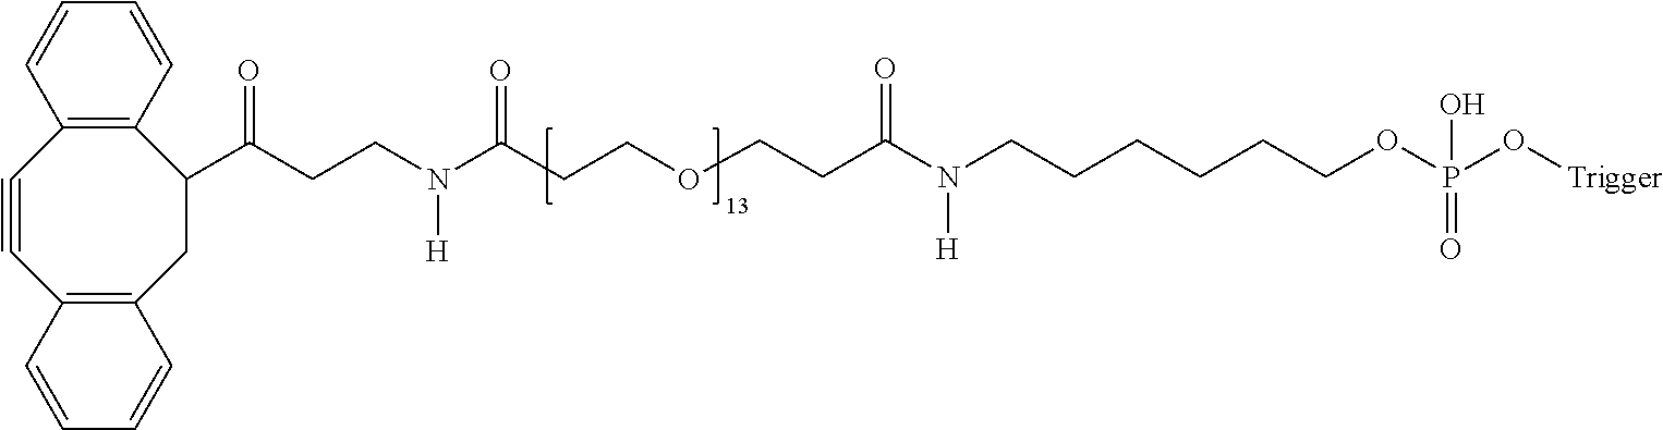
C12=C(CC(C(CCN(C(=O)CCOCCC(N(CCCCCCOP(O[Trigger])(O)=O)[H])=O)[H])=O)C3=C(C#C1)C=CC=C3)C=CC=C2
